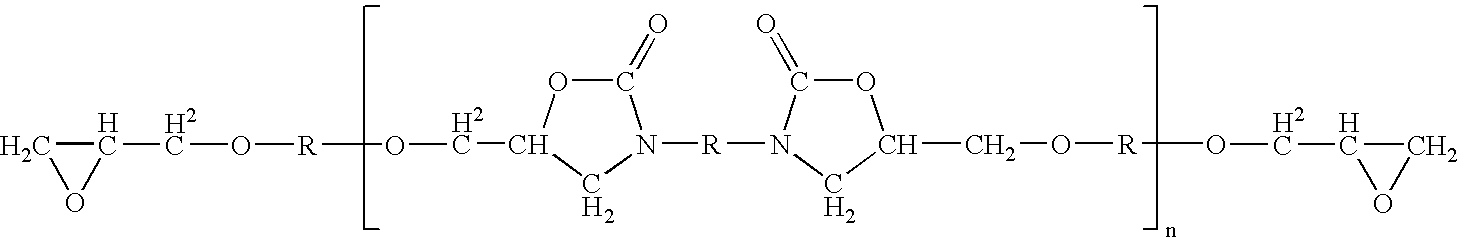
C1(CO[R]OCC2OC(=O)N([R]N3C(=O)OC(CO[R]OCC4OC4)C3)C2)CO1
